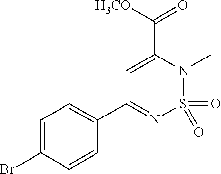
C(C1=CC(C2=CC=C(Br)C=C2)=NS(=O)(=O)N1C)([H3CO])=O
